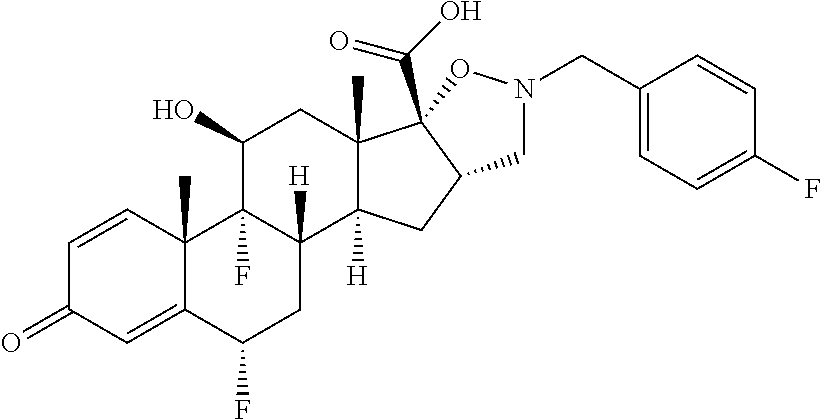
C1=CC2(C)C(=CC1=O)C(F)CC1([H])C2(F)C(O)CC2(C)C1([H])CC1C2(C(O)=O)ON(CC2=CC=C(F)C=C2)C1
